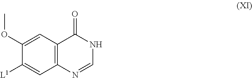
C1=NC2=C(C(=O)N1)C=C(OC)C([L1])=C2
